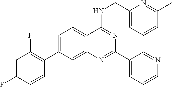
C1=C(C2=C(F)C=C(F)C=C2)C=C2C(=C1)C(NCC1=CC=CC(C)=N1)=NC(C1=CC=CN=C1)=N2
